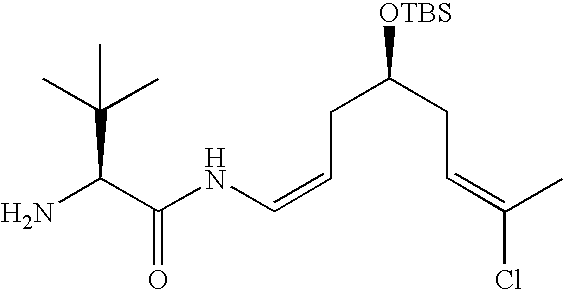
NC(C(NC=CCC(CC=C(Cl)C)[OTBS])=O)C(C)(C)C
